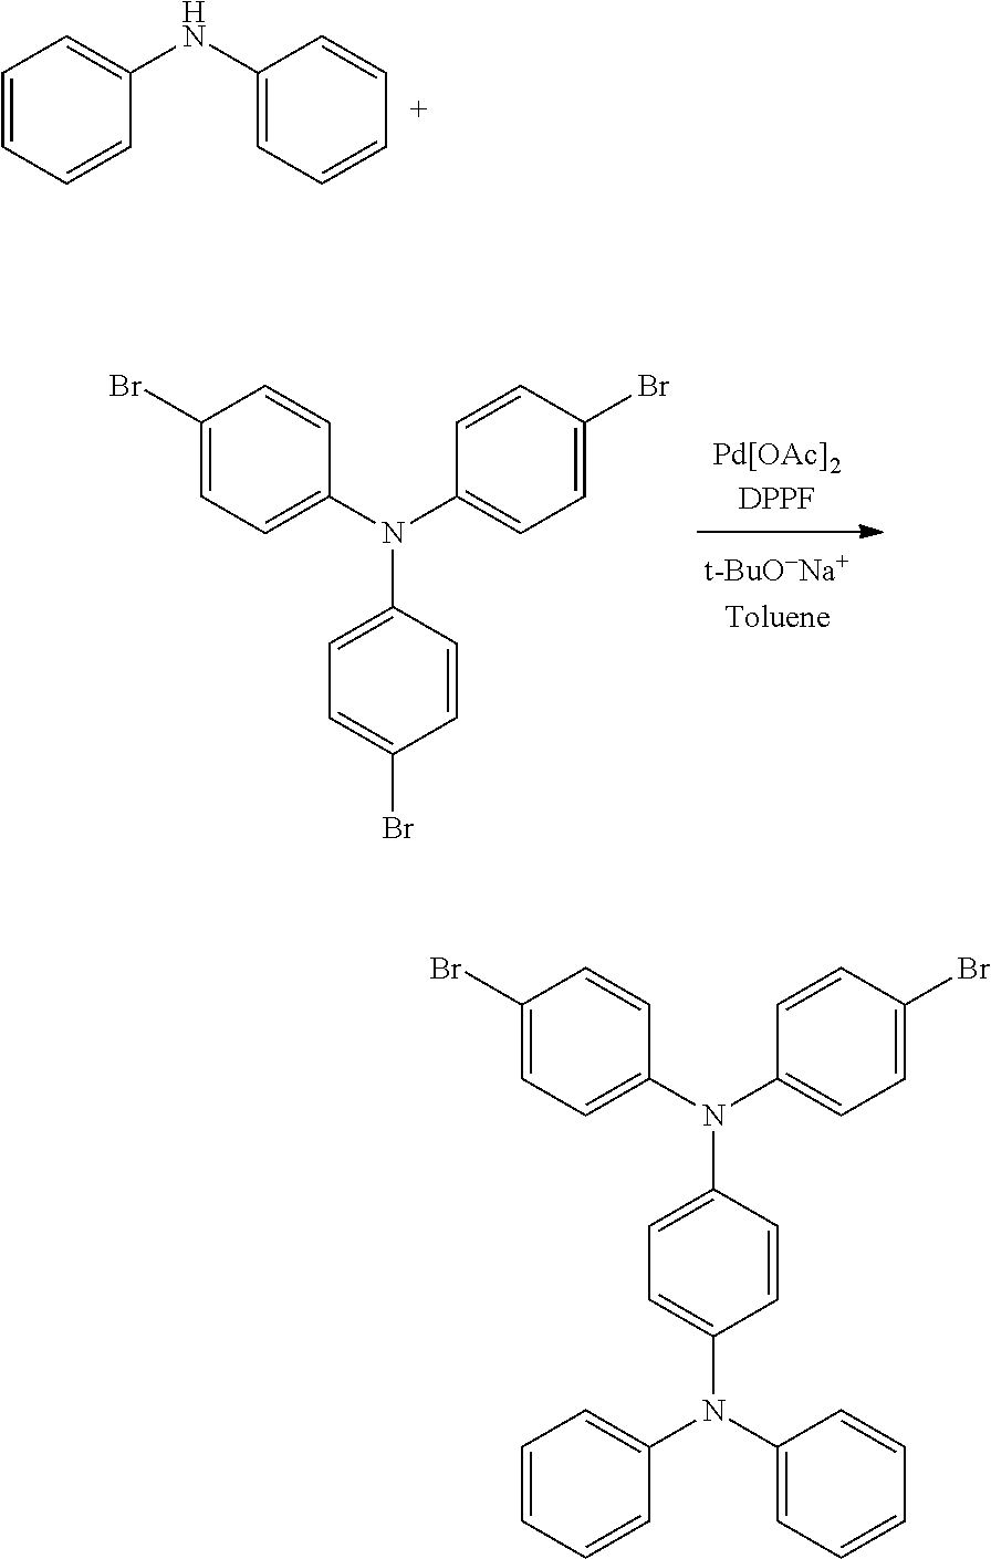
C1=CC=CC(NC2=CC=CC=C2)=C1.C1(Br)=CC=C(N(C2=CC=C(Br)C=C2)C2=CC=C(Br)C=C2)C=C1.C1(Br)=CC=C(N(C2=CC=C(Br)C=C2)C2=CC=C(N(C3=CC=CC=C3)C3=CC=CC=C3)C=C2)C=C1
